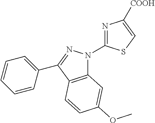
C12=C(C(C3=CC=CC=C3)=NN1C1=NC([COOH])=CS1)C=CC(OC)=C2
